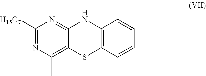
C1([H15C7])=NC(C)=C2C(=N1)NC1=C(S2)C=CC=C1
